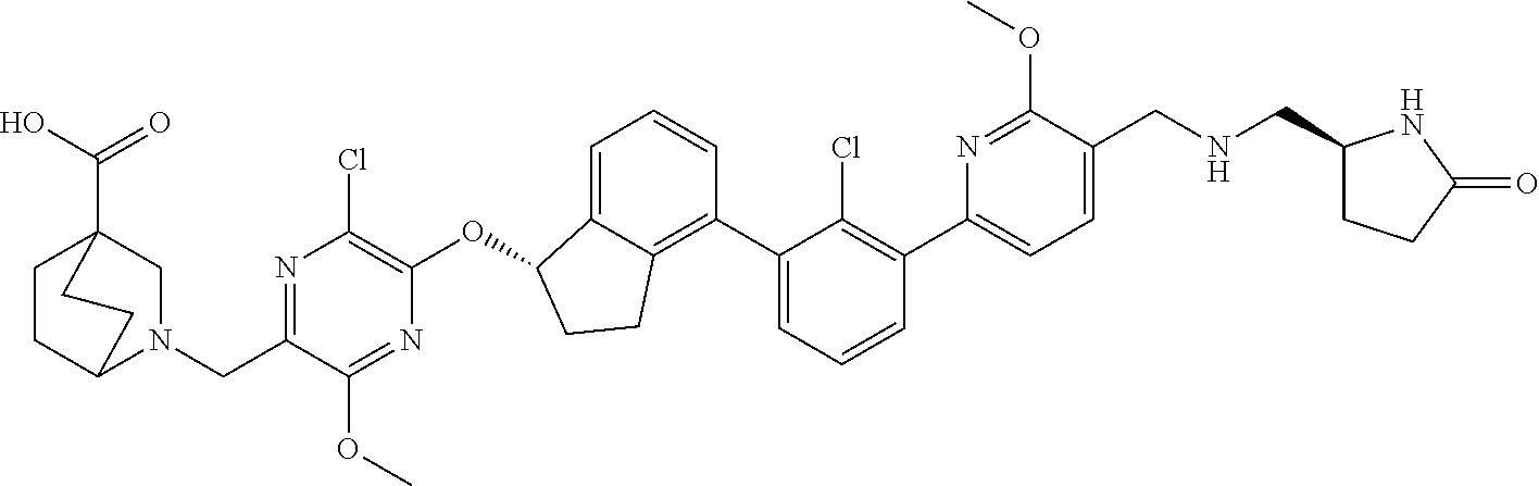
C1=C(C2=C(Cl)C(C3=C4C(=CC=C3)C(OC3=C(Cl)N=C(CN5C6CCC(C(O)=O)(C5)CC6)C(OC)=N3)CC4)=CC=C2)N=C(OC)C(CNCC2CCC(=O)N2)=C1
